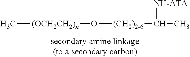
C[(OCH2CH2)n]O[(CH2)2-6]C(C)[NH-ATA]
